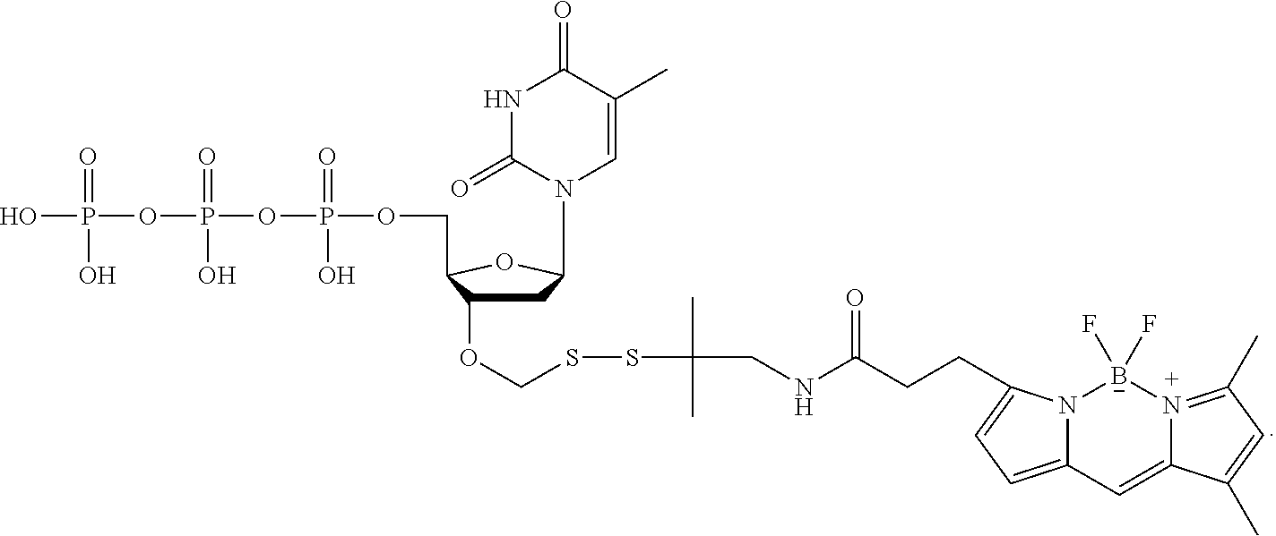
C1C(OCSSC(C)(C)CNC(=O)CCC2=CC=C3N2[B-](F)(F)[N+]2=C(C)C=C(C)C2=C3)C(COP(OP(OP(O)(=O)O)(=O)O)(=O)O)OC1N1C=C(C)C(=O)NC1=O
